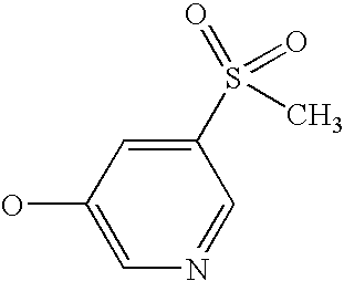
OC1=CN=CC(S(=O)(=O)C)=C1
